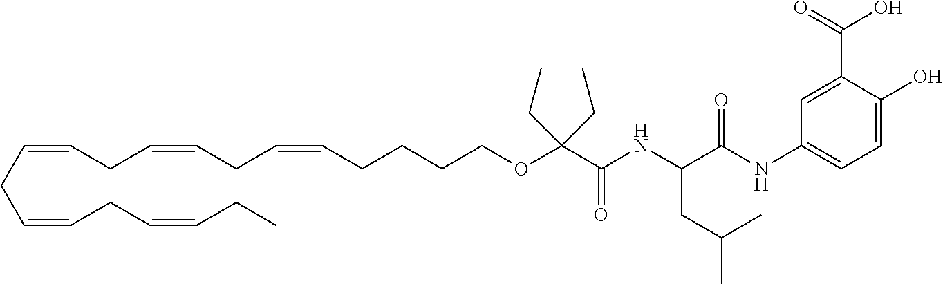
C(OC(C(NC(CC(C)C)C(NC1=CC=C(O)C(C(=O)O)=C1)=O)=O)(CC)CC)CCCC=CCC=CCC=CCC=CCC=CCC
